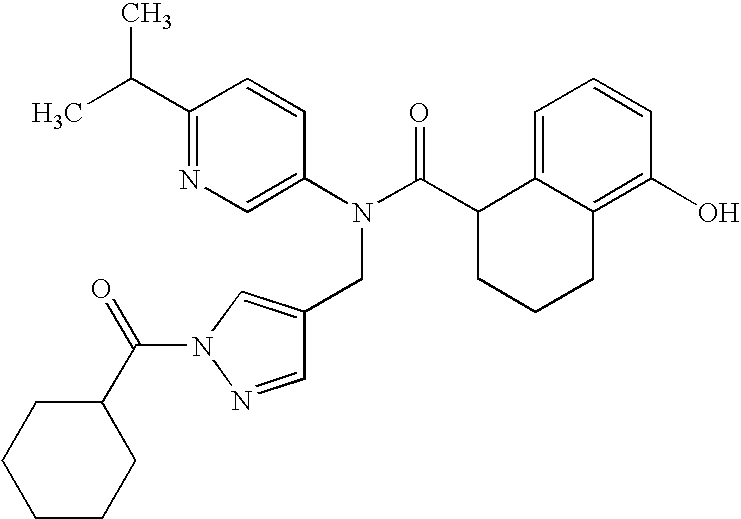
C1(C(C)C)=NC=C(N(C(C2CCCC3=C(O)C=CC=C23)=O)CC2=CN(C(C3CCCCC3)=O)N=C2)C=C1
